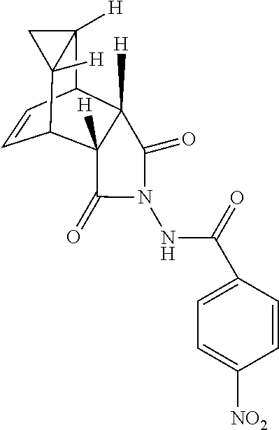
C1=CC2C3([H])C([H])(C1C1([H])C2([H])C1)C(=O)N(NC(=O)C1=CC=C([NO2])C=C1)C3=O
